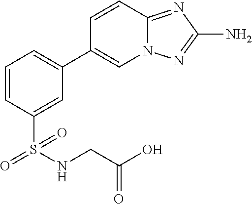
C1=CC(S(NCC(O)=O)(=O)=O)=CC(C2=CN3C(=NC(N)=N3)C=C2)=C1
